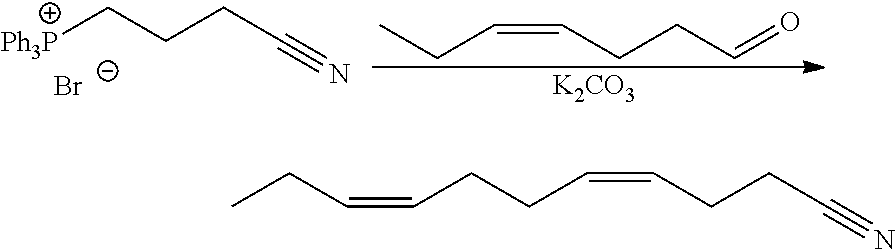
[Ph3P]CCCC#N.[Br-].C(C=CCCC=O)C.[K2CO3].CCC=CCCC=CCCC#N
